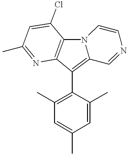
C1(C2=C3N(C4=C2N=C(C)C=C4Cl)C=CN=C3)=C(C)C=C(C)C=C1C
